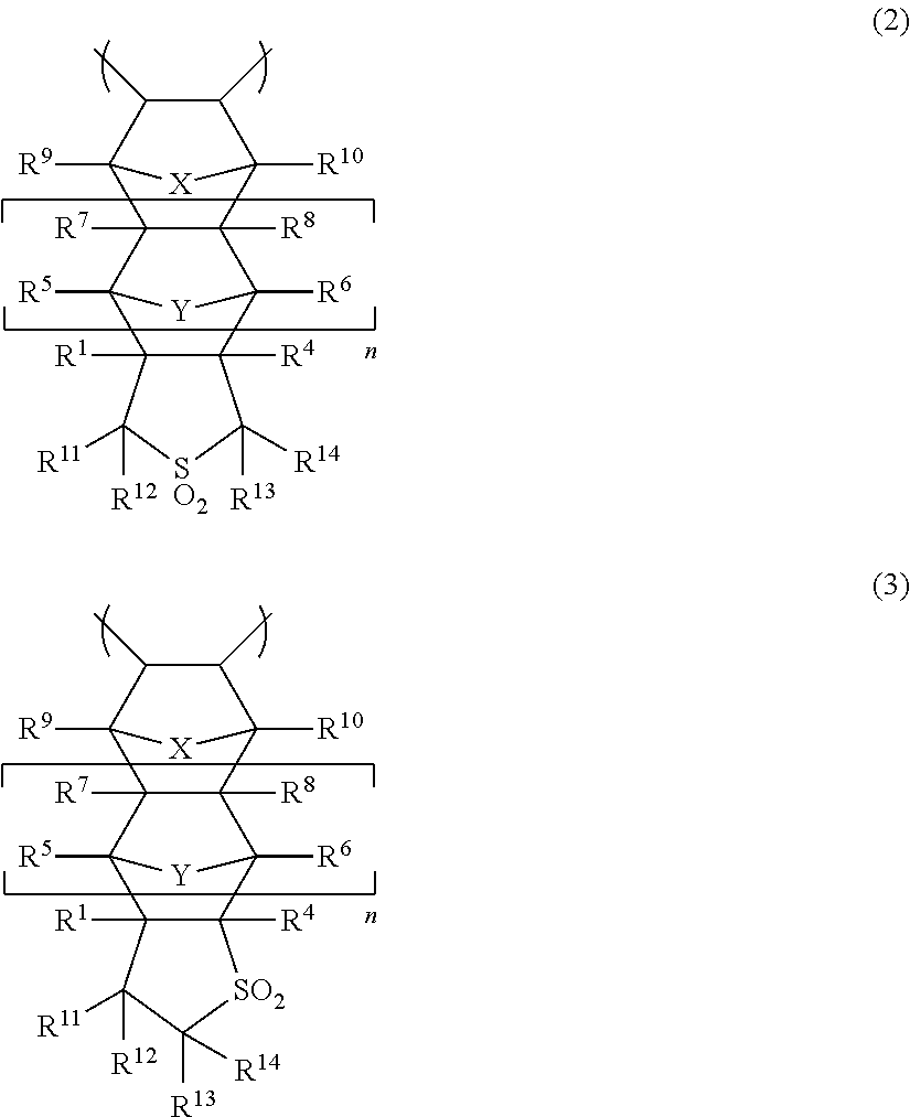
C1(C)C(C)C2([R9])C3([R7])C([R8])(C1([R10])[X]2)C1([R6])C2([R4])C([R1])(C3([R5])[Y]1)C([R11])([R12])[SO2]C2([R14])[R13].C1(C)C(C)C2([R9])C3([R7])C([R8])(C1([R10])[X]2)C1([R6])C2([R4])C([R1])(C3([R5])[Y]1)C([R11])([R12])C([R13])([R14])[SO2]2
